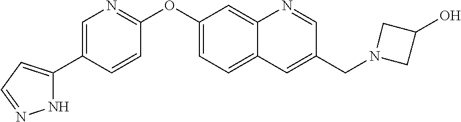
N1C(C2=CN=C(OC3=CC=C4C(=C3)N=CC(CN3CC(O)C3)=C4)C=C2)=CC=N1
